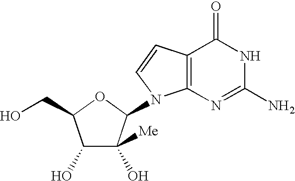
C1(O)C(O)([Me])C(N2C3=C(C=C2)C(=O)NC(N)=N3)OC1CO
